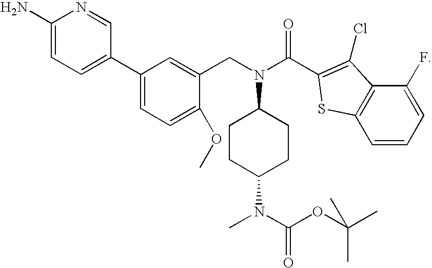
C1(N)=CC=C(C2=CC=C(OC)C(CN(C(=O)C3=C(Cl)C4=C(C=CC=C4F)S3)C3CCC(N(C)C(OC(C)(C)C)=O)CC3)=C2)C=N1
